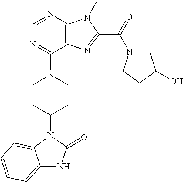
C1=NC2=C(C(N3CCC(N4C5=CC=CC=C5NC4=O)CC3)=N1)N=C(C(N1CC(O)CC1)=O)N2C
